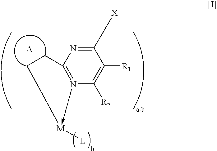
C1([X])=NC2=N(->[M]([L])CC2)C([R2])=C1[R1]
